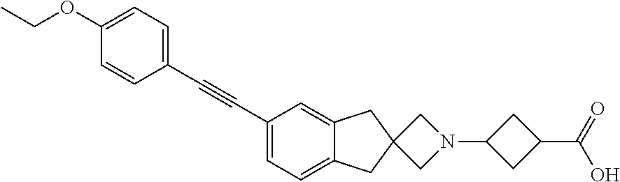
C1(C#CC2=CC=C(OCC)C=C2)=CC=C2C(=C1)CC1(C2)CN(C2CC(C(=O)O)C2)C1
